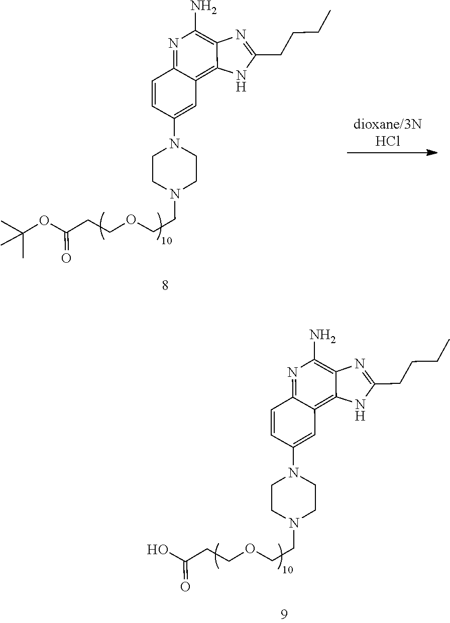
C(C1=NC2=C(N)N=C3C(=C2N1)C=C(N1CCN(CCOCCC(OC(C)(C)C)=O)CC1)C=C3)CCC.C(C1=NC2=C(N)N=C3C(=C2N1)C=C(N1CCN(CCOCCC(O)=O)CC1)C=C3)CCC
